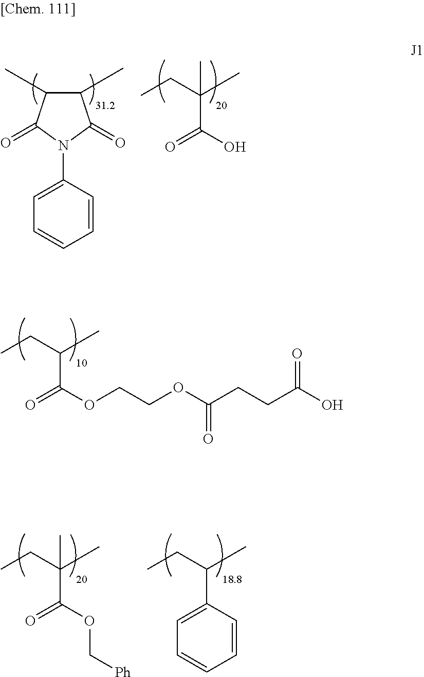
C1=CC(N2C(=O)C(C)C(C)C2=O)=CC=C1.C(C(=O)O)(C)(CC)C.C(C(=O)OCCOC(CCC(O)=O)=O)(C)CC.C(C(=O)OC[Ph])(C)(CC)C.C(C)(CC)C1=CC=CC=C1
